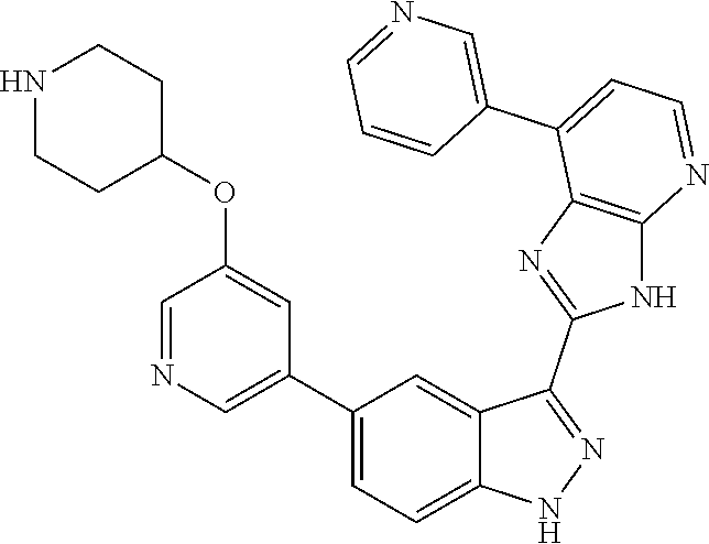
C1(C2=CC=C3C(=C2)C(C2=NC4=C(N2)N=CC=C4C2=CN=CC=C2)=NN3)=CN=CC(OC2CCNCC2)=C1
